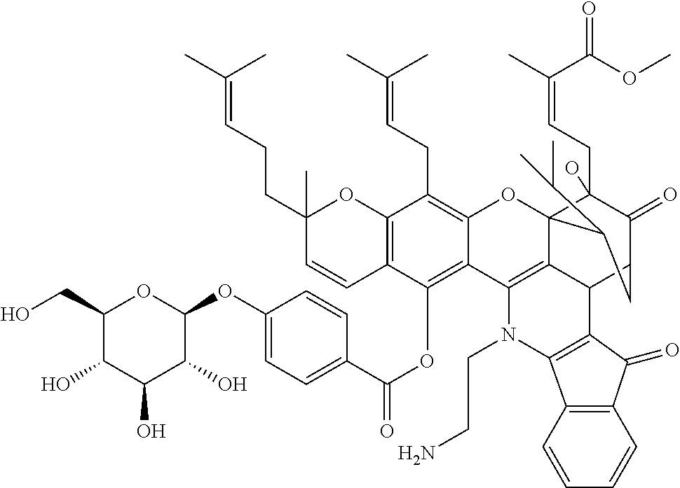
C12=C(C(OC(C3=CC=C(OC4OC(CO)C(O)C(O)C4O)C=C3)=O)=C3C(=C1CC=C(C)C)OC14C(CC=C(C)C(OC)=O)(O)C(=O)C(CC1C(C)C)C1C4=C3N(CCN)C3=C1C(=O)C1=C3C=CC=C1)C=CC(CCC=C(C)C)(C)O2
